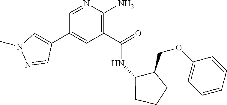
C1(C(=O)NC2C(COC3=CC=CC=C3)CCC2)=C(N)N=CC(C2=CN(C)N=C2)=C1
